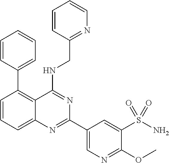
C1=C(C2=NC3=CC=CC(C4=CC=CC=C4)=C3C(NCC3=NC=CC=C3)=N2)C=C(S(N)(=O)=O)C(OC)=N1
